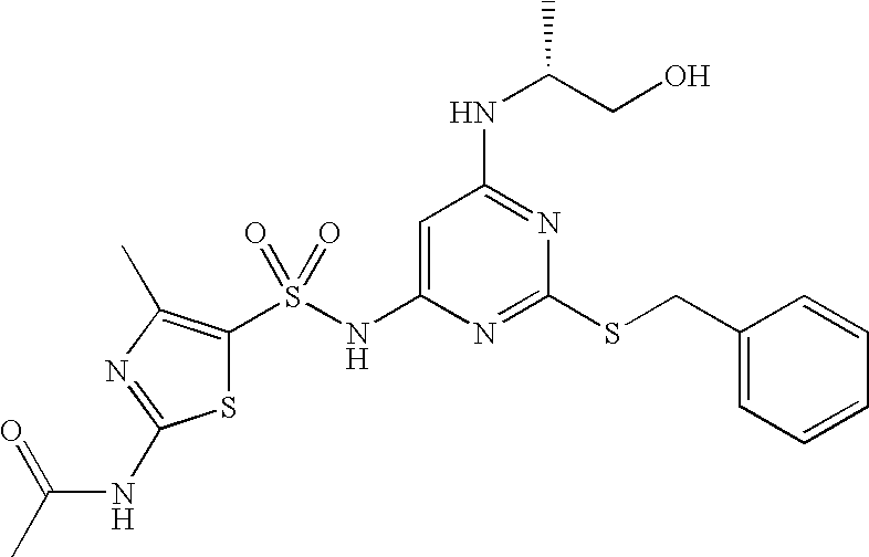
C1=C(NS(C2=C(C)N=C(NC(C)=O)S2)(=O)=O)N=C(SCC2=CC=CC=C2)N=C1NC(CO)C
